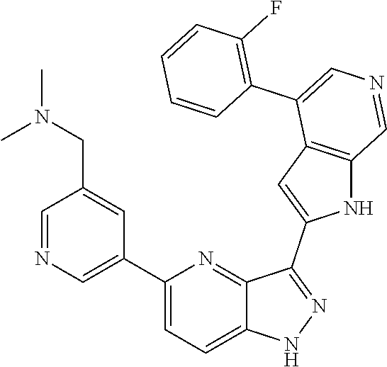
C1(C2=CN=CC(CN(C)C)=C2)=CC=C2C(=N1)C(C1=CC3=C(N1)C=NC=C3C1=C(F)C=CC=C1)=NN2
